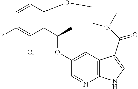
C1=CC2=C(C(Cl)=C1F)C(C)OC1=CC3=C(N=C1)NC=C3C(=O)N(C)CCO2
